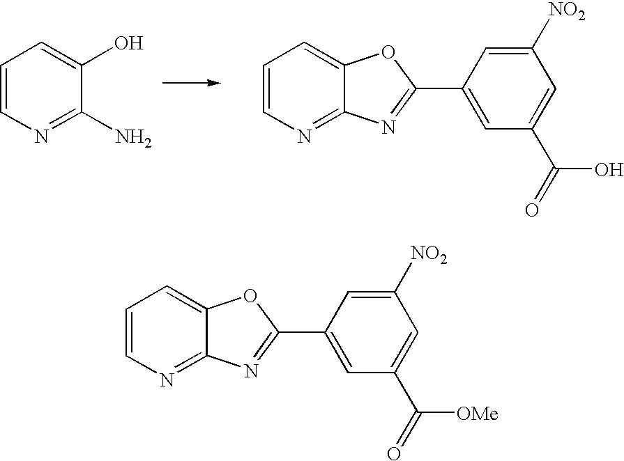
C1=CN=C(N)C(O)=C1.C1=CN=C2C(=C1)OC(C1=CC(C(O)=O)=CC([NO2])=C1)=N2.C1=CN=C2C(=C1)OC(C1=CC(C([OMe])=O)=CC([NO2])=C1)=N2
